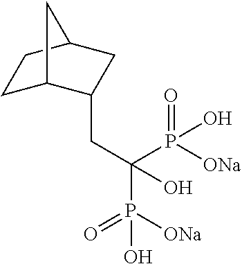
C(P([ONa])(=O)O)(P([ONa])(=O)O)(O)CC1C2CCC(C1)C2
